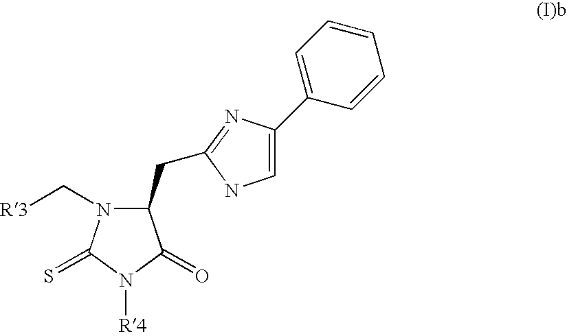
C1=C(C2=CC=CC=C2)N=C(CC2N(C[R3])C(=S)N([R4])C2=O)N1
